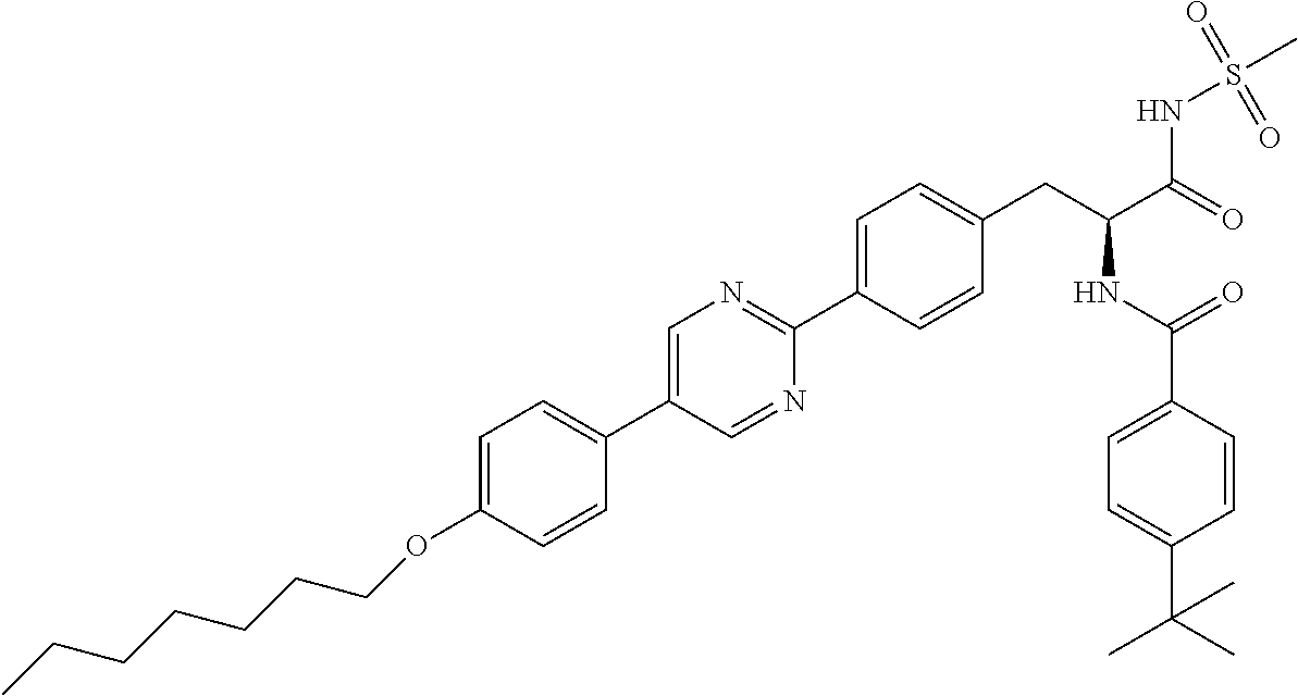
O(C1=CC=C(C2=CN=C(C3=CC=C(CC(NC(=O)C4=CC=C(C(C)(C)C)C=C4)C(=O)NS(C)(=O)=O)C=C3)N=C2)C=C1)CCCCCCC
